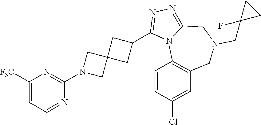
C1=C([F3C])N=C(N2CC3(C2)CC(C2=NN=C4N2C2=C(CN(CC5(F)CC5)C4)C=C(Cl)C=C2)C3)N=C1
